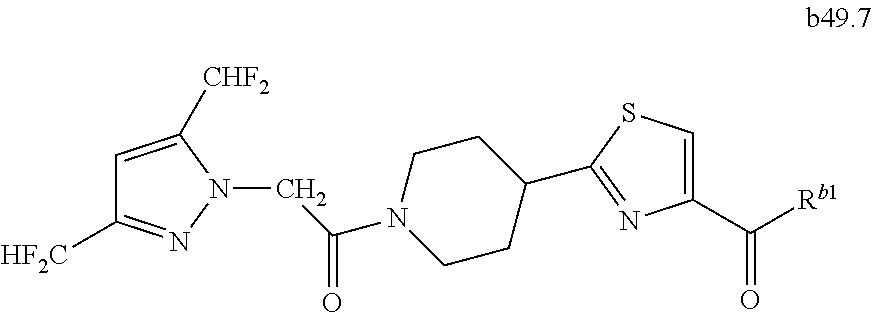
C1=C([CHF2])N(CC(N2CCC(C3=NC(C([Rb1])=O)=CS3)CC2)=O)N=C1[HF2C]
